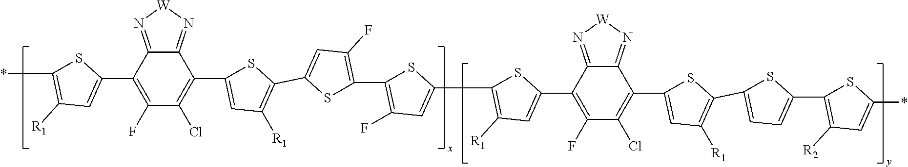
S1C(*)=C([R1])C=C1C1=C(F)C(Cl)=C(C2=CC([R1])=C(C3=CC(F)=C(C4=C(F)C=C(C5=C([R1])C=C(C6=C(F)C(Cl)=C(C7=CC([R1])=C(C8=CC=C(C9=C([R2])C=C(*)S9)S8)S7)C7=N[W]N=C67)S5)S4)S3)S2)C2=N[W]N=C12
